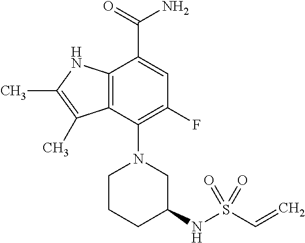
C1(N2CCCC(NS(C=C)(=O)=O)C2)=C(F)C=C(C(=O)N)C2=C1C(C)=C(C)N2
